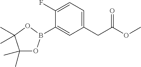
C1(F)=CC=C(CC(OC)=O)C=C1B1OC(C)(C)C(C)(C)O1
